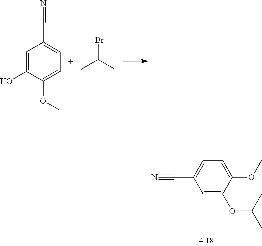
C1=C(OC(C)C)C(OC)=CC=C1C#N.C1=C(O)C(OC)=CC=C1C#N.CC(C)Br
